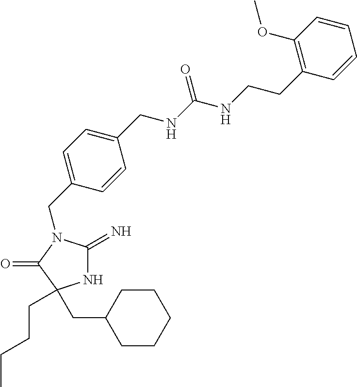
N1C(=N)N(CC2=CC=C(CNC(NCCC3=C(OC)C=CC=C3)=O)C=C2)C(=O)C1(CCCC)CC1CCCCC1
